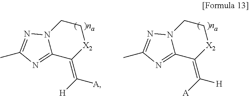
N12C(=NC(C)=N1)C(=C([A])[H])[X2]CC2.N12C(=NC(C)=N1)C(=C([H])[A])[X2]CC2
